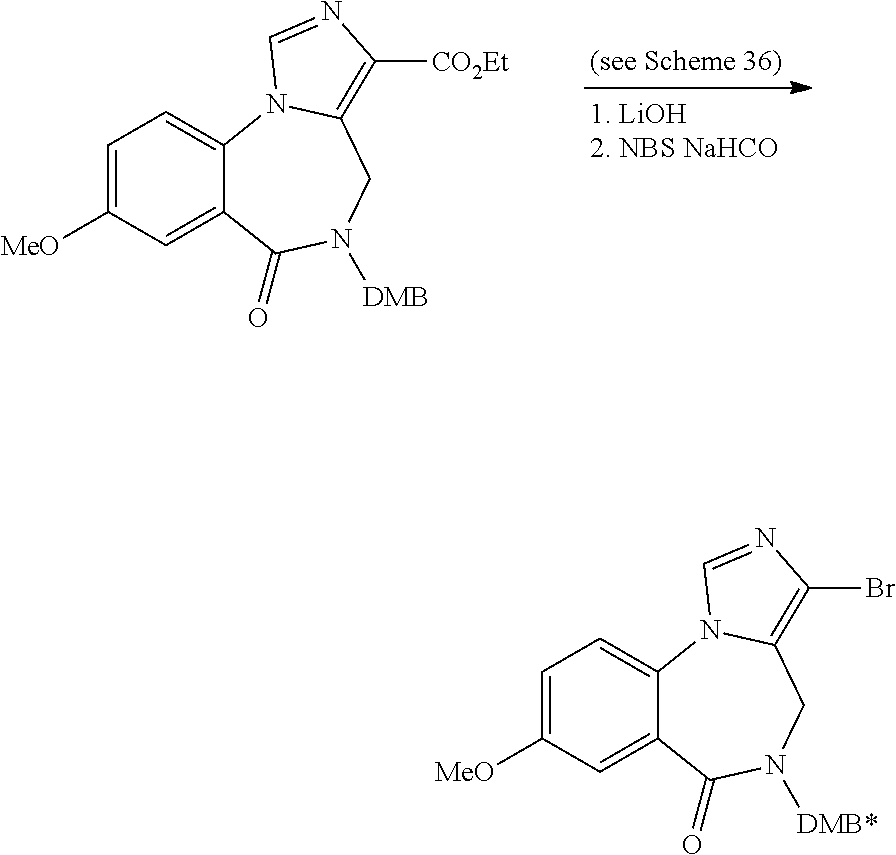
C1=C([MeO])C=C2C(=C1)N1C(=C(Br)N=C1)CN([DMB*])C2=O.C1=C([MeO])C=C2C(=C1)N1C(=C([CO2Et])N=C1)CN([DMB])C2=O
